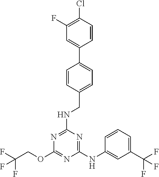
C1(NC2=CC(C(F)(F)F)=CC=C2)=NC(NCC2=CC=C(C3=CC(F)=C(Cl)C=C3)C=C2)=NC(OCC(F)(F)F)=N1
